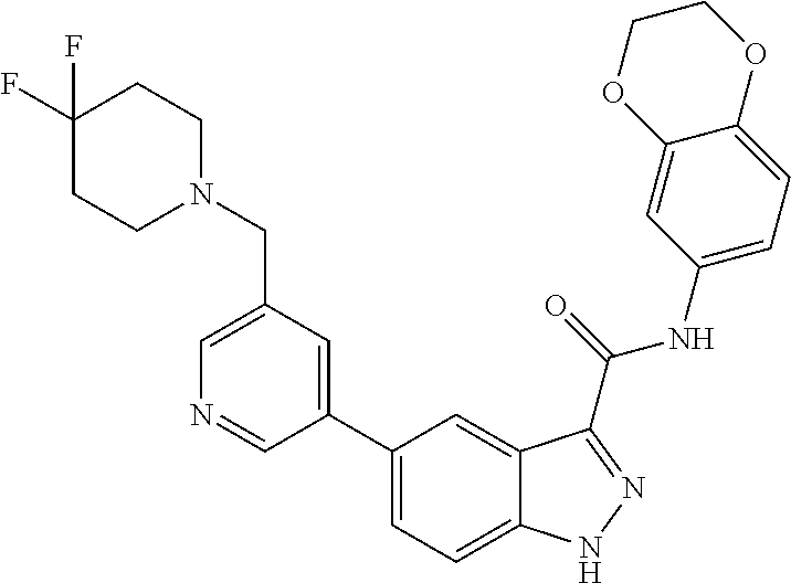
C1(CN2CCC(F)(F)CC2)=CN=CC(C2=CC=C3C(=C2)C(C(NC2=CC=C4C(=C2)OCCO4)=O)=NN3)=C1
